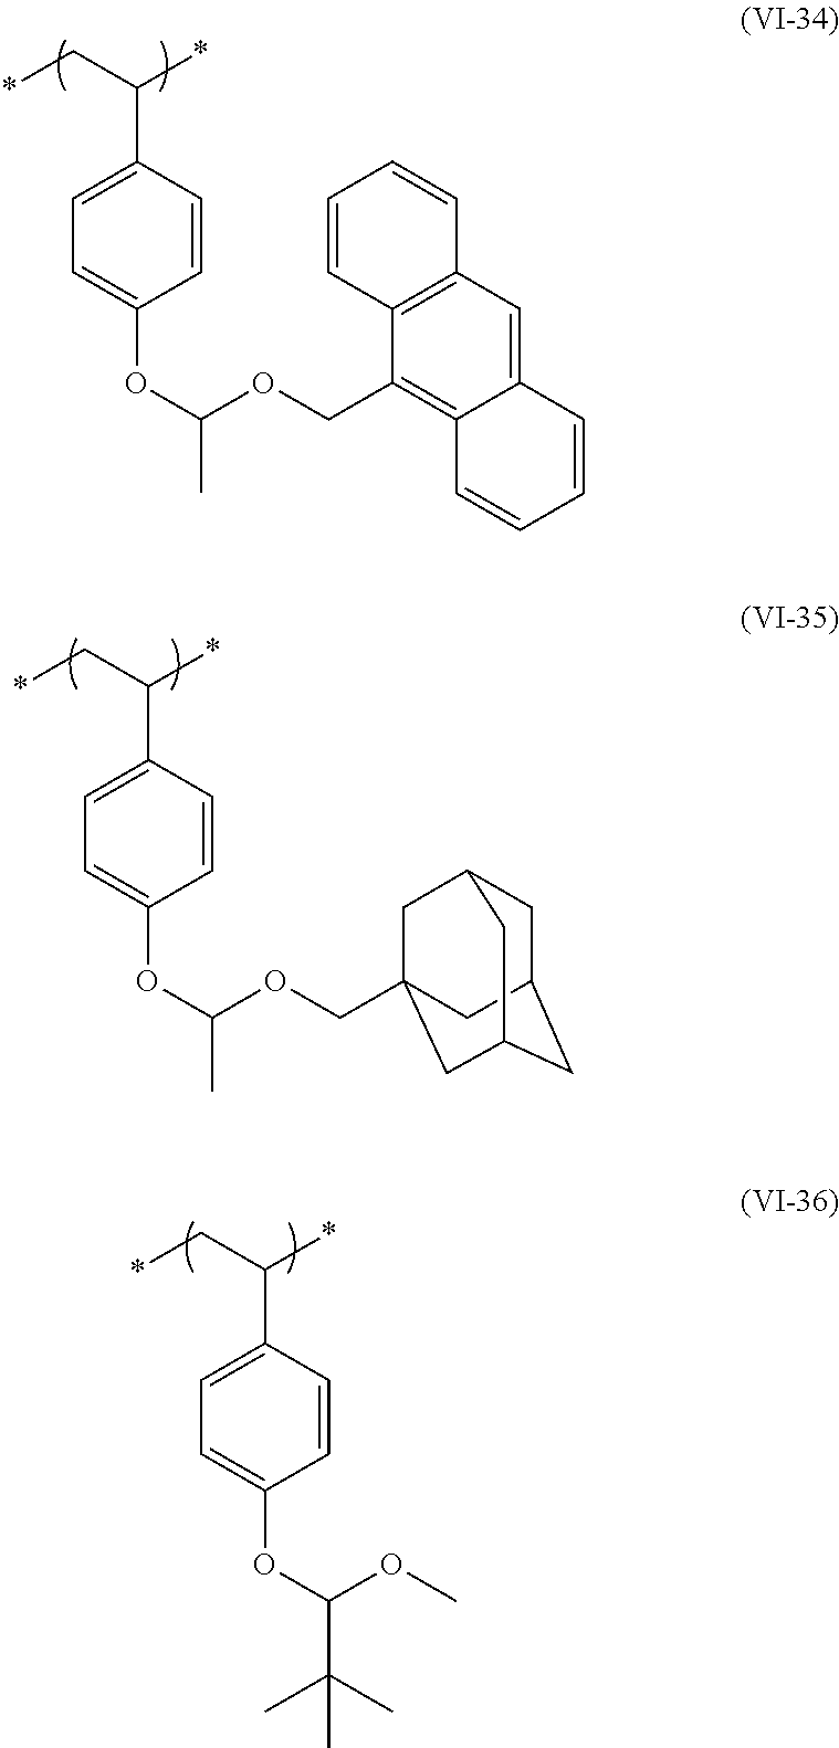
C1(C(*)C*)=CC=C(OC(OCC2=C3C(=CC4=C2C=CC=C4)C=CC=C3)C)C=C1.C1(C(*)C*)=CC=C(OC(OCC23CC4CC(CC(C2)C4)C3)C)C=C1.C1(C(*)C*)=CC=C(OC(OC)C(C)(C)C)C=C1
